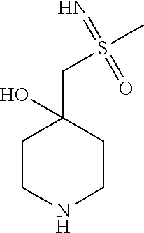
N1CCC(CS(C)(=N)=O)(O)CC1
